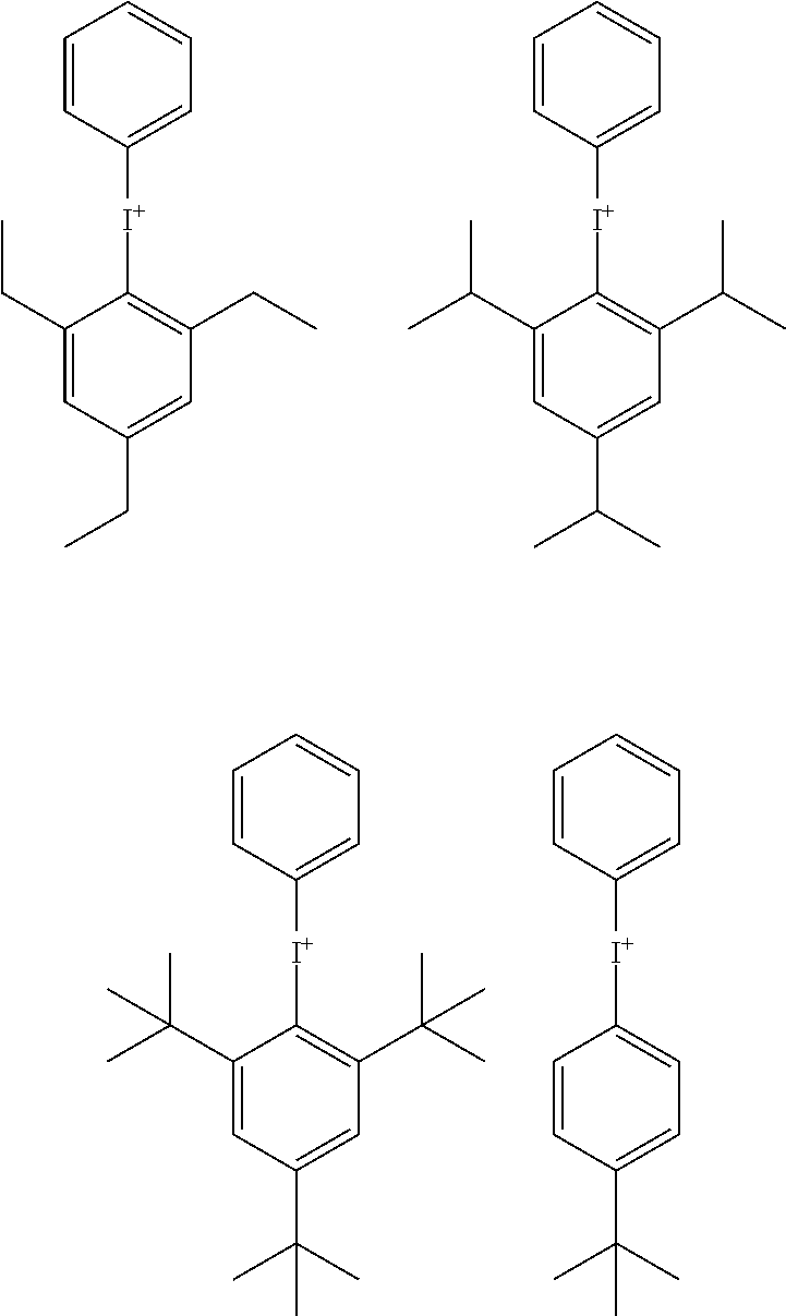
C1=CC([I+]C2=C(CC)C=C(CC)C=C2CC)=CC=C1.C1=CC([I+]C2=C(C(C)C)C=C(C(C)C)C=C2C(C)C)=CC=C1.C1=CC([I+]C2=C(C(C)(C)C)C=C(C(C)(C)C)C=C2C(C)(C)C)=CC=C1.C1=CC([I+]C2=CC=C(C(C)(C)C)C=C2)=CC=C1
